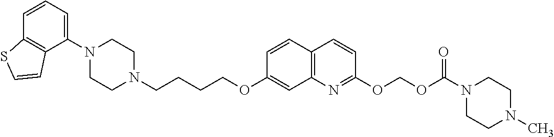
C1N(C2=CC=CC3=C2C=CS3)CCN(CCCCOC2=CC3=C(C=C2)C=CC(OCOC(=O)N2CCN(C)CC2)=N3)C1
